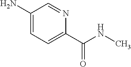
C1(N)=CC=C(C(NC)=O)N=C1
